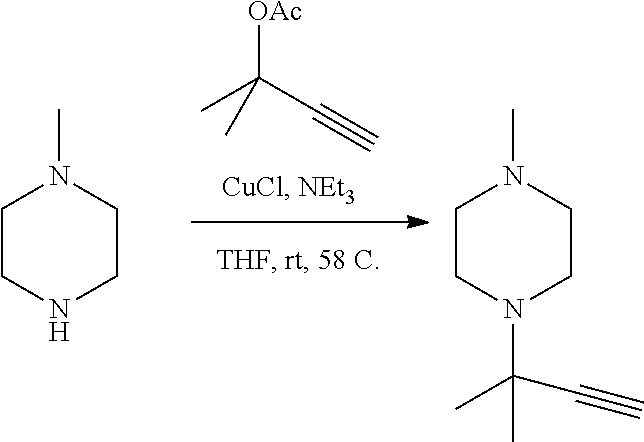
CC(C#C)([OAc])C.C1CNCCN1C.C1CN(C(C)(C)C#C)CCN1C
